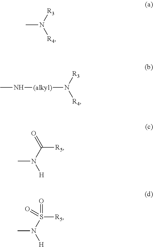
CN([R3])[R4].[(alkyl)](N([R3])[R4])NC.C([R5])(N([H])C)=O.S([R5])(N([H])C)(=O)=O
